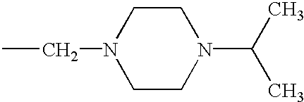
CCN1CCN(C(C)C)CC1
